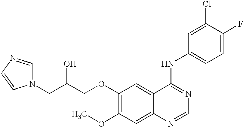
C(COC1=C(OC)C=C2C(=C1)C(NC1=CC=C(F)C(Cl)=C1)=NC=N2)(CN1C=NC=C1)O
